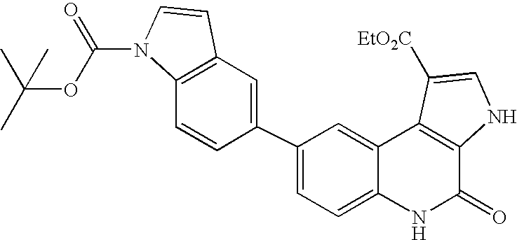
C1(C2=CC3=C(C=C2)N(C(OC(C)(C)C)=O)C=C3)=CC=C2C(=C1)C1=C(C(=O)N2)NC=C1[EtO2C]
